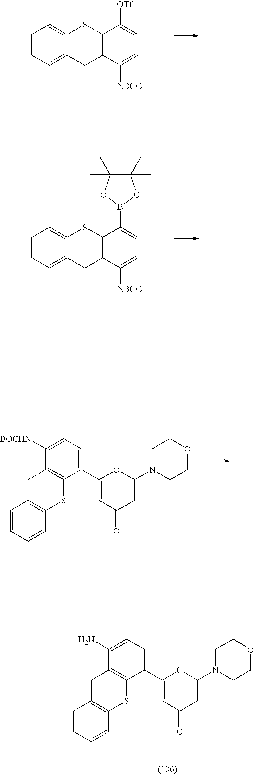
C1=CC=C2C(=C1)SC1=C(C2)C([NBOC])=CC=C1[OTf].C1=CC=C2C(=C1)SC1=C(C2)C([NBOC])=CC=C1B1OC(C)(C)C(C)(C)O1.C1=CC=CC2=C1CC1=C(S2)C(C2=CC(=O)C=C(N3CCOCC3)O2)=CC=C1[BOCHN].C1=CC=CC2=C1CC1=C(S2)C(C2=CC(=O)C=C(N3CCOCC3)O2)=CC=C1N
